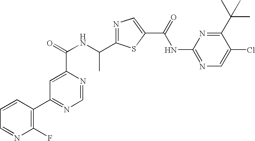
C1=NC(C(=O)NC(C2=NC=C(C(=O)NC3=NC=C(Cl)C(C(C)(C)C)=N3)S2)C)=CC(C2=C(F)N=CC=C2)=N1
